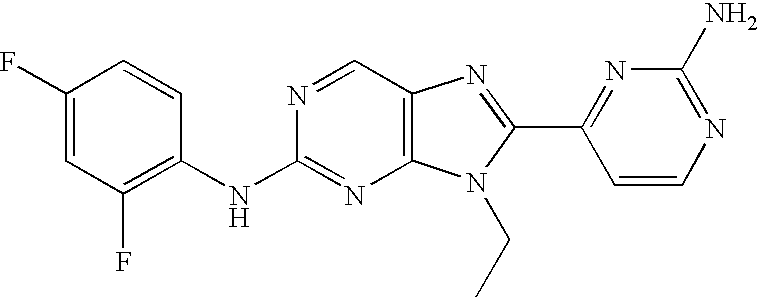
C1(F)=CC(F)=C(NC2=NC3=C(C=N2)N=C(C2=NC(N)=NC=C2)N3CC)C=C1
